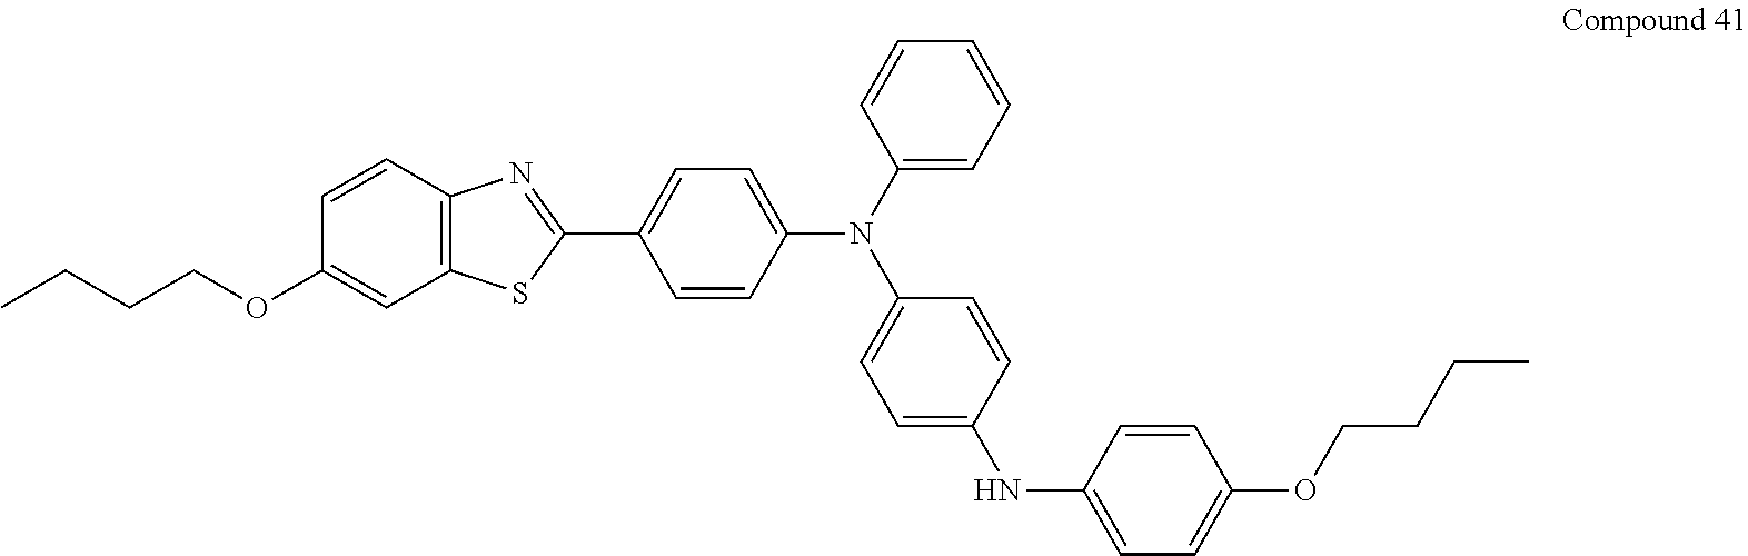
C1(C2=NC3=C(C=C(OCCCC)C=C3)S2)=CC=C(N(C2=CC=C(NC3=CC=C(OCCCC)C=C3)C=C2)C2=CC=CC=C2)C=C1
